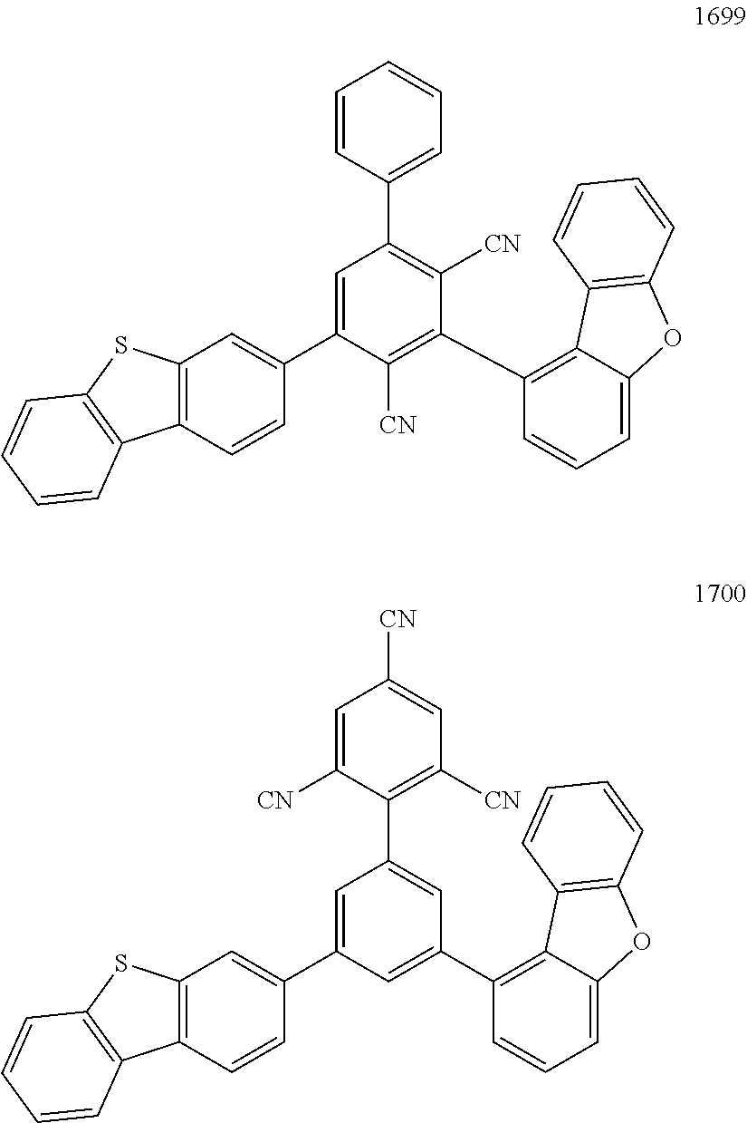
C1=CC(C2=C([CN])C(C3=C4C(=CC=C3)OC3=C4C=CC=C3)=C([CN])C(C3=CC4=C(C=C3)C3=C(S4)C=CC=C3)=C2)=CC=C1.C1=C([CN])C(C2=CC(C3=C4C(=CC=C3)OC3=C4C=CC=C3)=CC(C3=CC4=C(C=C3)C3=C(S4)C=CC=C3)=C2)=C([CN])C=C1[CN]
